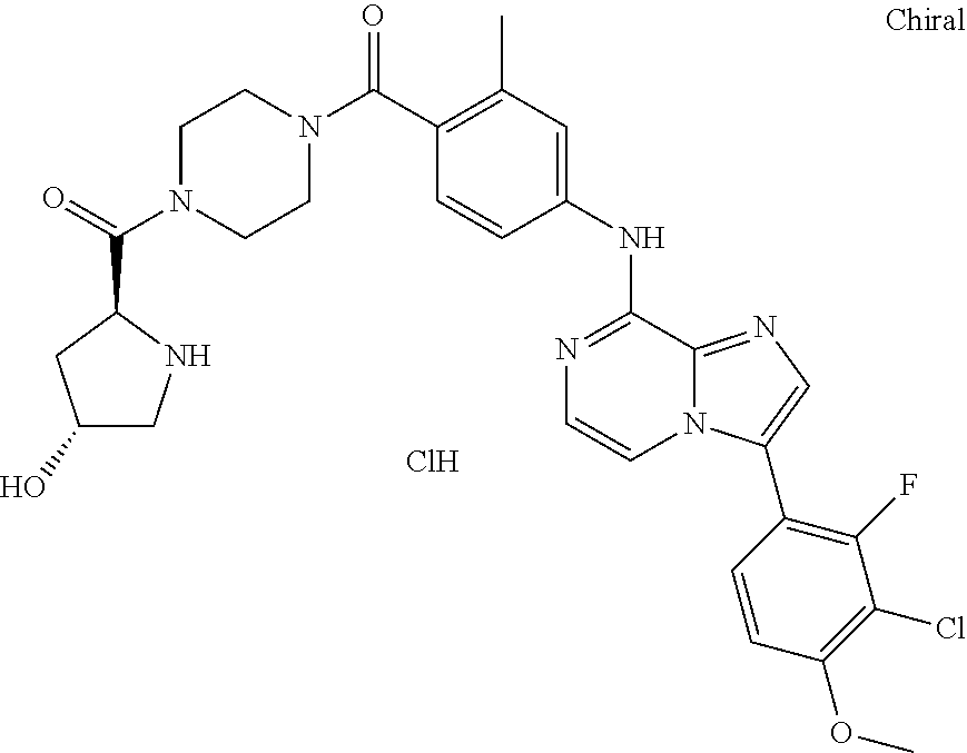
C1N(C(=O)C2CC(O)CN2)CCN(C(C2=C(C)C=C(NC3=NC=CN4C3=NC=C4C3=C(F)C(Cl)=C(OC)C=C3)C=C2)=O)C1.Cl
